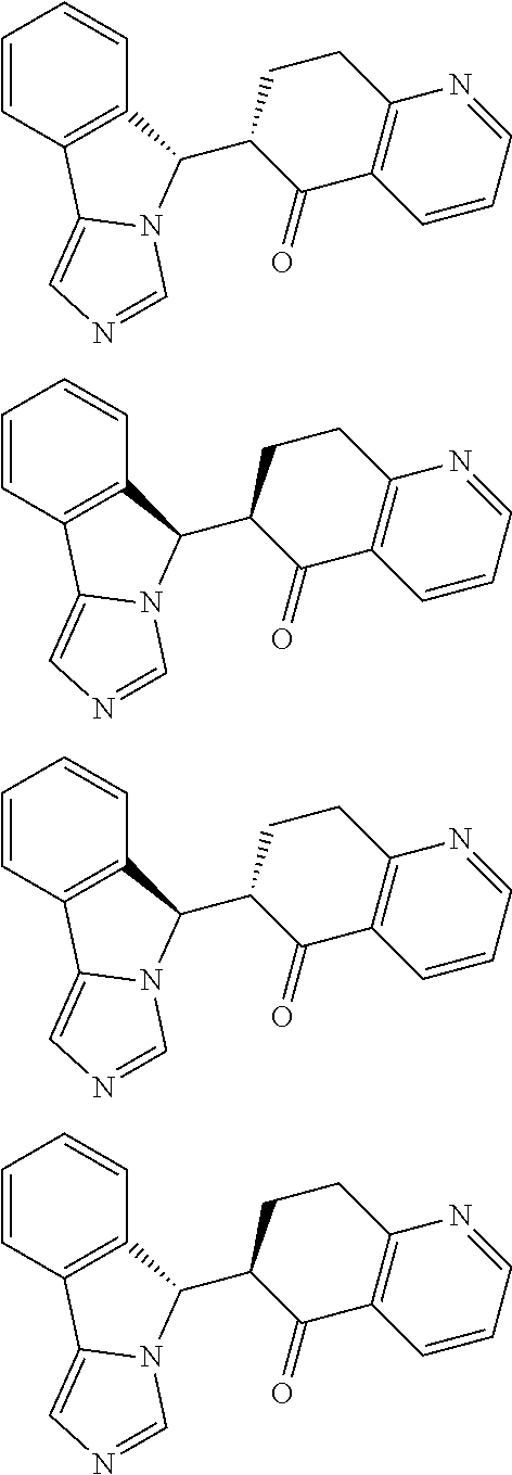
C1=CC2=C(C=C1)C(C1C(=O)C3=C(CC1)N=CC=C3)N1C2=CN=C1.C1=CC2=C(C=C1)C(C1C(=O)C3=C(CC1)N=CC=C3)N1C2=CN=C1.C1=CC2=C(C=C1)C(C1C(=O)C3=C(CC1)N=CC=C3)N1C2=CN=C1.C1=CC2=C(C=C1)C(C1C(=O)C3=C(CC1)N=CC=C3)N1C2=CN=C1
